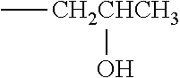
C[CH2CHCH3]O
